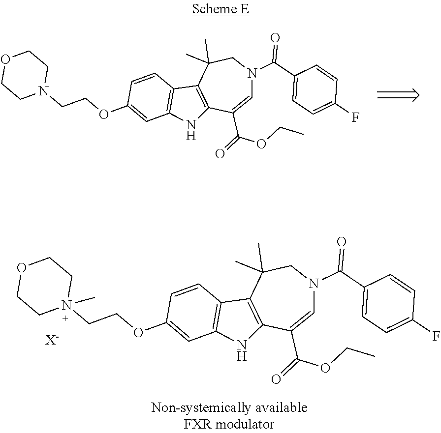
C(OC(C1=CN(C(C2=CC=C(F)C=C2)=O)CC(C)(C)C2=C1NC1=C2C=CC(OCCN2CCOCC2)=C1)=O)C.C(OC(C1=CN(C(C2=CC=C(F)C=C2)=O)CC(C)(C)C2=C1NC1=C2C=CC(OCCN2(C)CCOCC2)=C1)=O)C.[X-]
